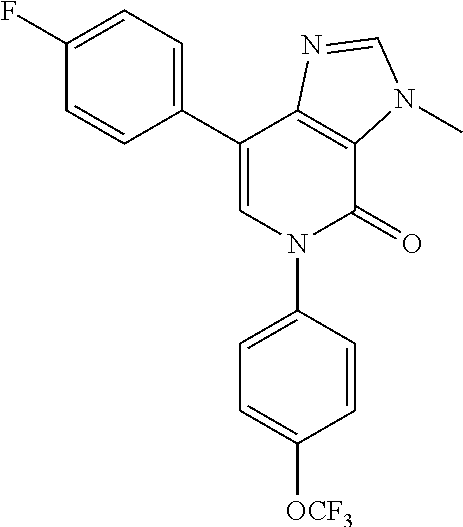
C12=C(C(C3=CC=C(F)C=C3)=CN(C3=CC=C([OCF3])C=C3)C1=O)N=CN2C
